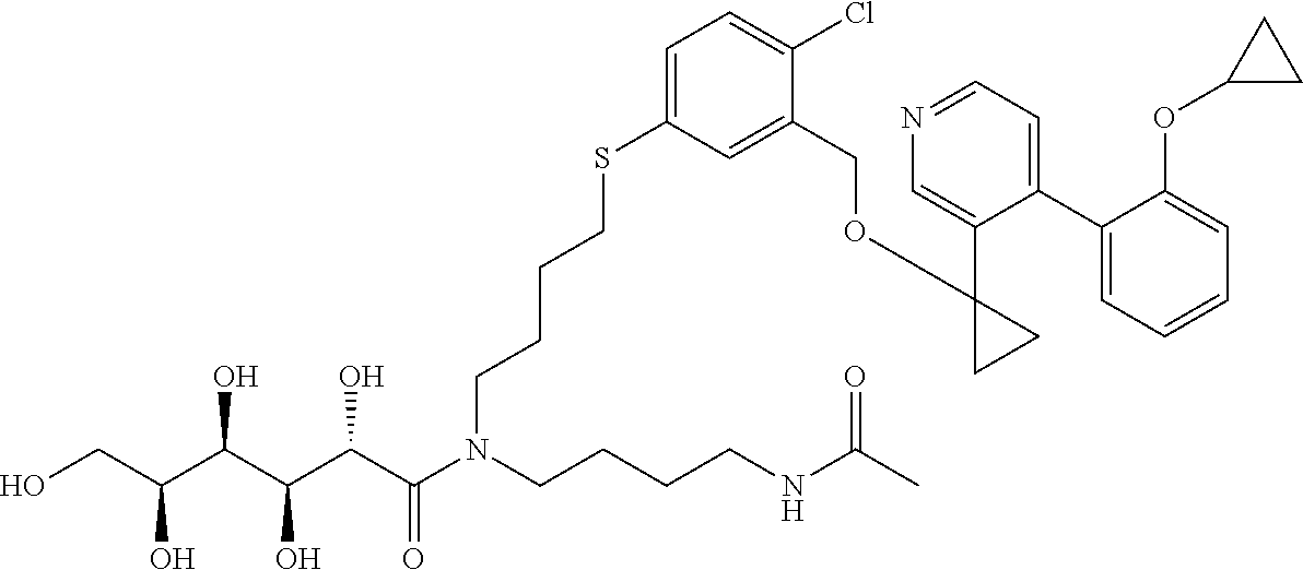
OCC(C(C(C(C(N(CCCCNC(C)=O)CCCCSC1=CC=C(Cl)C(COC2(C3=CN=CC=C3C3=CC=CC=C3OC3CC3)CC2)=C1)=O)O)O)O)O
